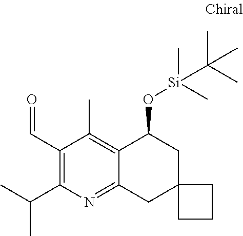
C1(C=O)=C(C(C)C)N=C2C(=C1C)C(O[Si](C)(C)C(C)(C)C)CC1(C2)CCC1
